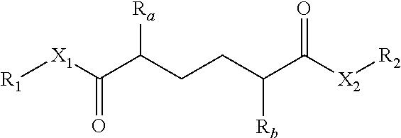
[R1][X1]C(C(CCC(C([X2][R2])=O)[Rb])[Ra])=O
